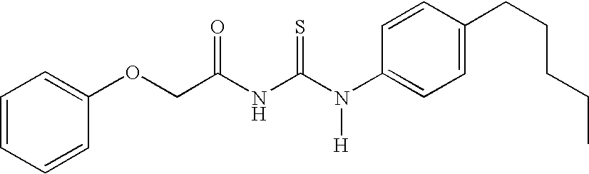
C(NC(N(C1=CC=C(CCCCC)C=C1)[H])=S)(=O)COC1=CC=CC=C1
